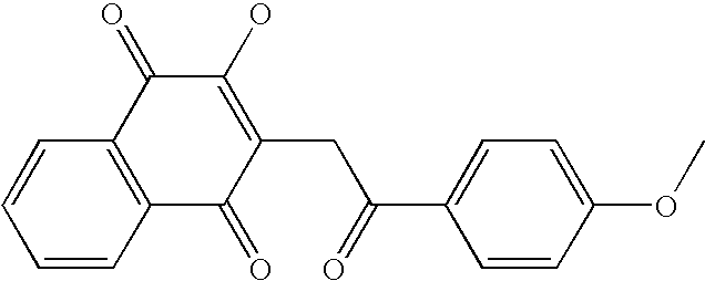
C1=CC2=C(C=C1)C(=O)C(O)=C(CC(C1=CC=C(OC)C=C1)=O)C2=O
